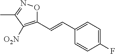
C1(C=CC2=CC=C(F)C=C2)=C([O2N])C(C)=NO1
